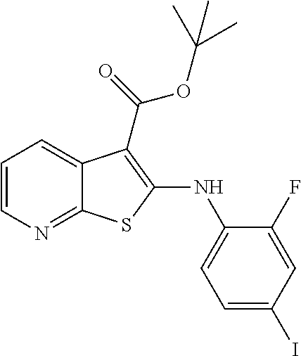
C1=CN=C2C(=C1)C(C(OC(C)(C)C)=O)=C(NC1=CC=C(I)C=C1F)S2
